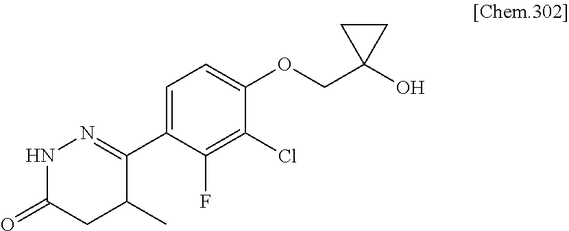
C1(C2=NNC(=O)CC2C)=CC=C(OCC2(O)CC2)C(Cl)=C1F
